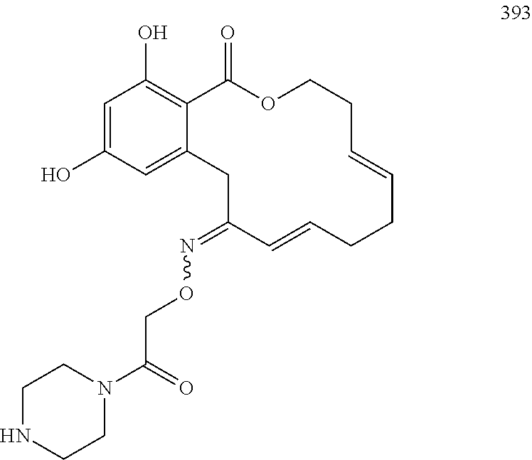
C1=C(O)C=C2C(=C1O)C(=O)OCCC=CCCC=CC(=NOCC(N1CCNCC1)=O)C2
